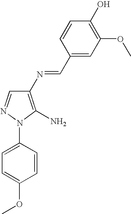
C1(N=CC2=CC(OC)=C(O)C=C2)=C(N)N(C2=CC=C(OC)C=C2)N=C1
